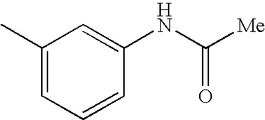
C1=CC(NC([Me])=O)=CC(C)=C1
